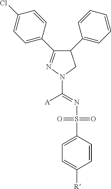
C1(C2=CC=CC=C2)C(C2=CC=C(Cl)C=C2)=NN(C(=NS(C2=CC=C([R])C=C2)(=O)=O)[A])C1
